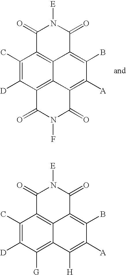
C1(C)=C([D])C2=C3C4=C1C(=O)N([E])C(=O)C4=C(B)C([A])=C3C(=O)N(F)C2=O.C1(C)=C([D])C([G])=C2C3=C1C(=O)N([E])C(=O)C3=C(B)C([A])=C2[H]
